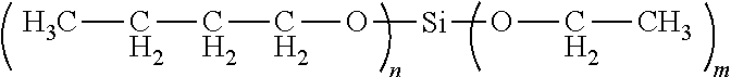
CCCCO[Si]OCC
